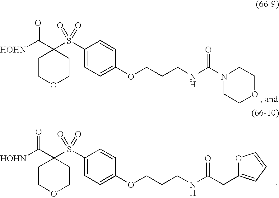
[HOHN]C(C1(S(C2=CC=C(OCCCNC(CC3=CC=CO3)=O)C=C2)(=O)=O)CCOCC1)=O.[H].[HOHN]C(C1(S(C2=CC=C(OCCCNC(N3CCOCC3)=O)C=C2)(=O)=O)CCOCC1)=O.[H]
